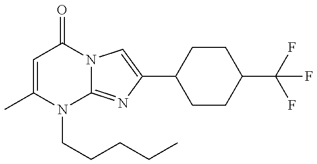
C1=C(C)N(CCCCC)C2=NC(C3CCC(C(F)(F)F)CC3)=CN2C1=O
